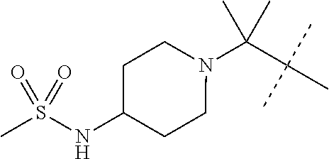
C(C(C)(C)C)(C)(C)N1CCC(NS(C)(=O)=O)CC1
